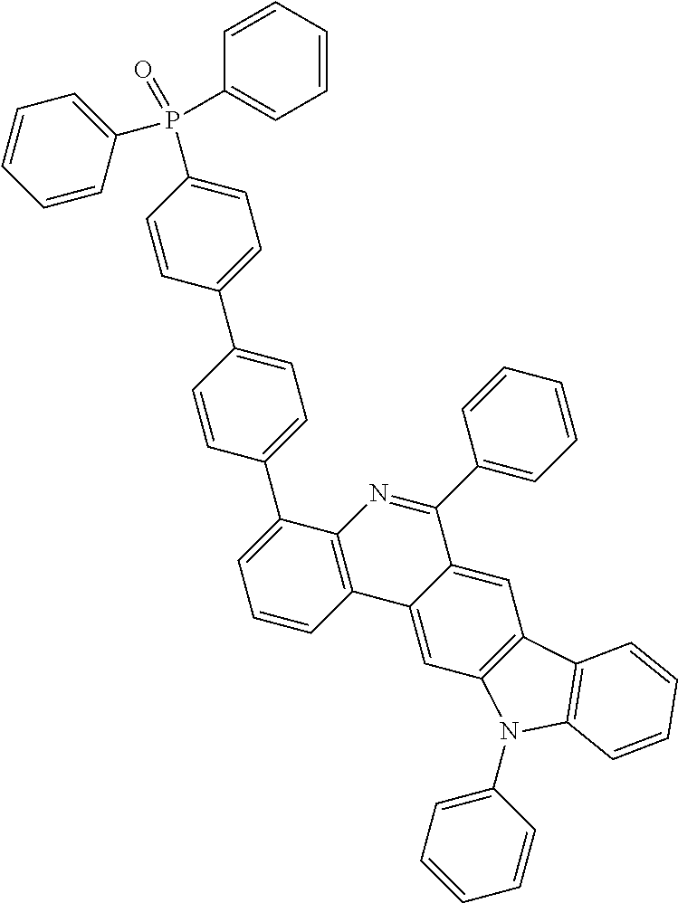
C1=CC(P(=O)(C2=CC=CC=C2)C2=CC=C(C3=CC=C(C4=CC=CC5=C4N=C(C4=CC=CC=C4)C4=CC6=C(C=C54)N(C4=CC=CC=C4)C4=C6C=CC=C4)C=C3)C=C2)=CC=C1
